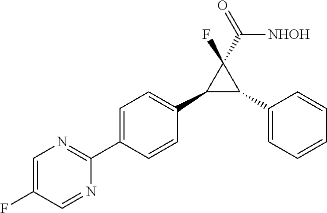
C1(C2=CC=C(C3=NC=C(F)C=N3)C=C2)C(C2=CC=CC=C2)C1(F)C([NHOH])=O
